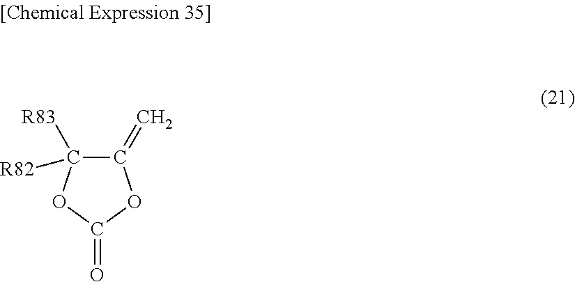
C1(=C)C([R83])([R82])OC(=O)O1
